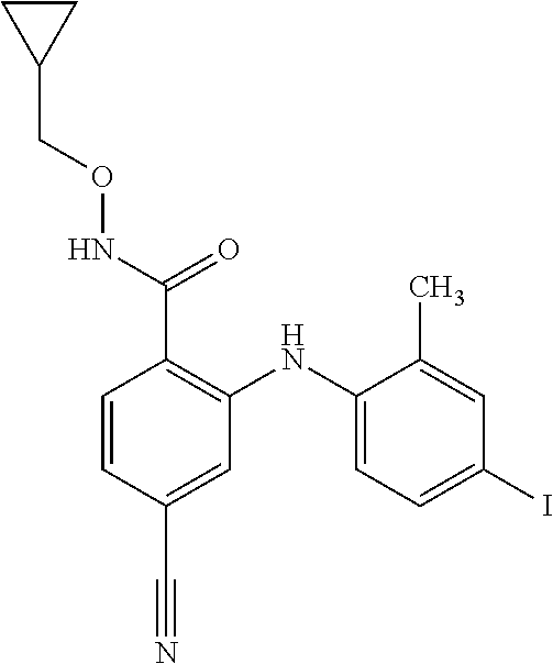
C1=CC(C#N)=CC(NC2=CC=C(I)C=C2C)=C1C(NOCC1CC1)=O
